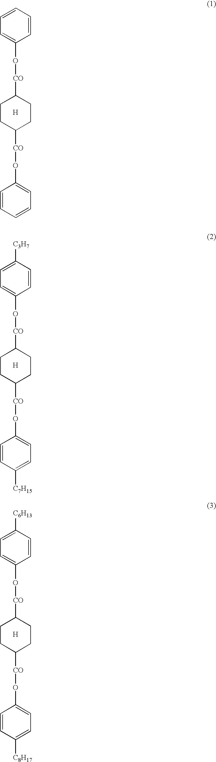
C1CC([CO]OC2=CC=CC=C2)CCC1[CO]OC1=CC=CC=C1.[H].C1CC([CO]OC2=CC=C([C7H15])C=C2)CCC1[CO]OC1=CC=C([C3H7])C=C1.[H].C1CC([CO]OC2=CC=C([C8H17])C=C2)CCC1[CO]OC1=CC=C([C6H13])C=C1.[H]
